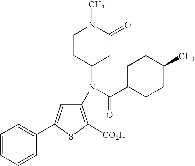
C1(N(C(C2CCC(C)CC2)=O)C2CC(=O)N(C)CC2)=C([CO2H])SC(C2=CC=CC=C2)=C1
